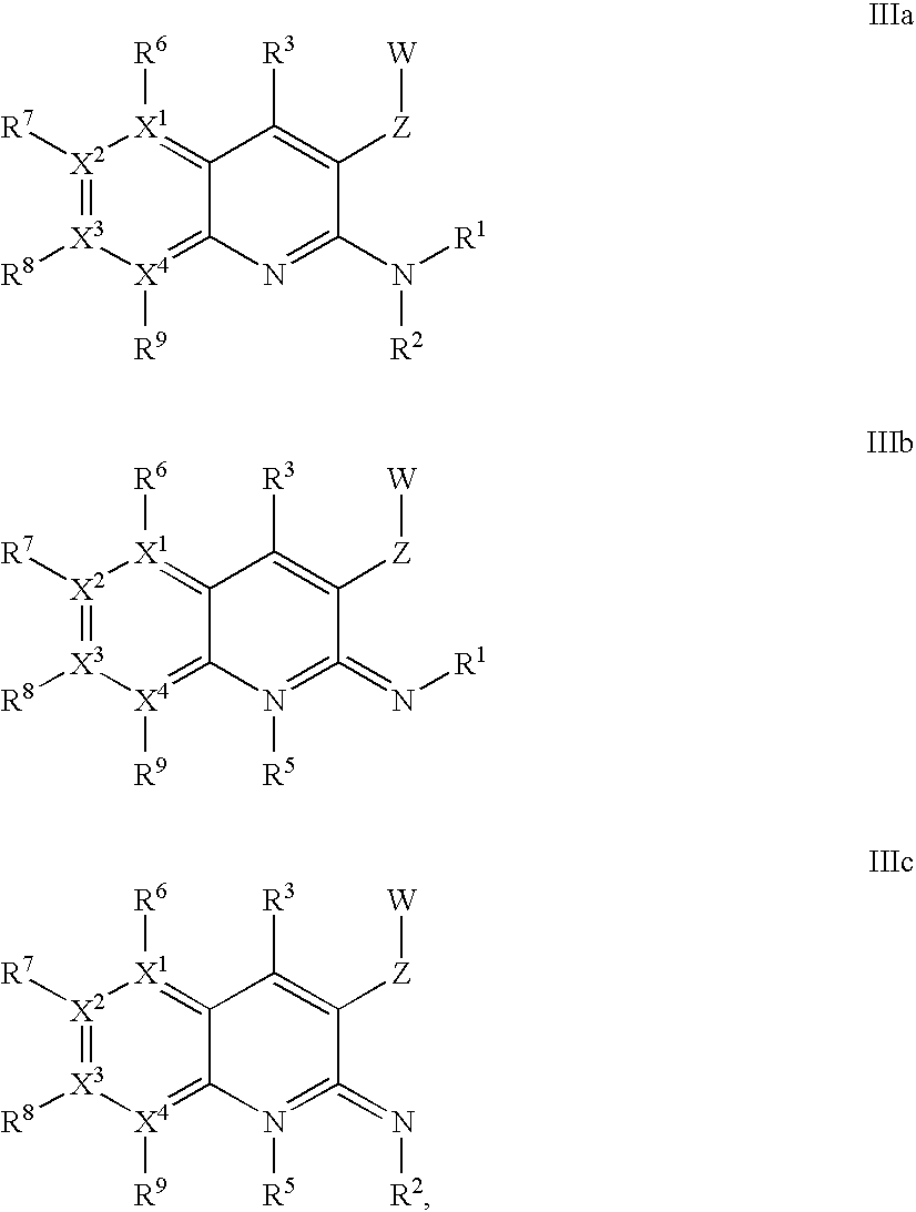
[X2]1([R7])=[X3]([R8])[X4]([R9])=C2C(=[X1]1[R6])C([R3])=C([Z][W])C(N([R1])[R2])=N2.[X2]1([R7])=[X3]([R8])[X4]([R9])=C2C(=[X1]1[R6])C([R3])=C([Z][W])C(=N[R1])=N2[R5].[X2]1([R7])=[X3]([R8])[X4]([R9])=C2C(=[X1]1[R6])C([R3])=C([Z][W])C(=N[R2])=N2[R5]
